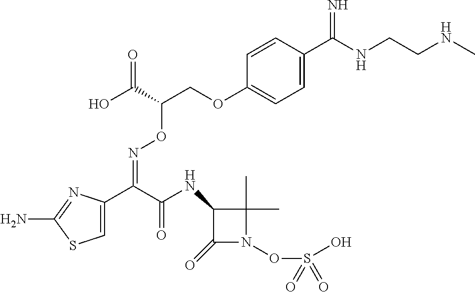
C1=C(C(C(NC2C(=O)N(OS(O)(=O)=O)C2(C)C)=O)=NOC(COC2=CC=C(C(NCCNC)=N)C=C2)C(O)=O)N=C(N)S1
